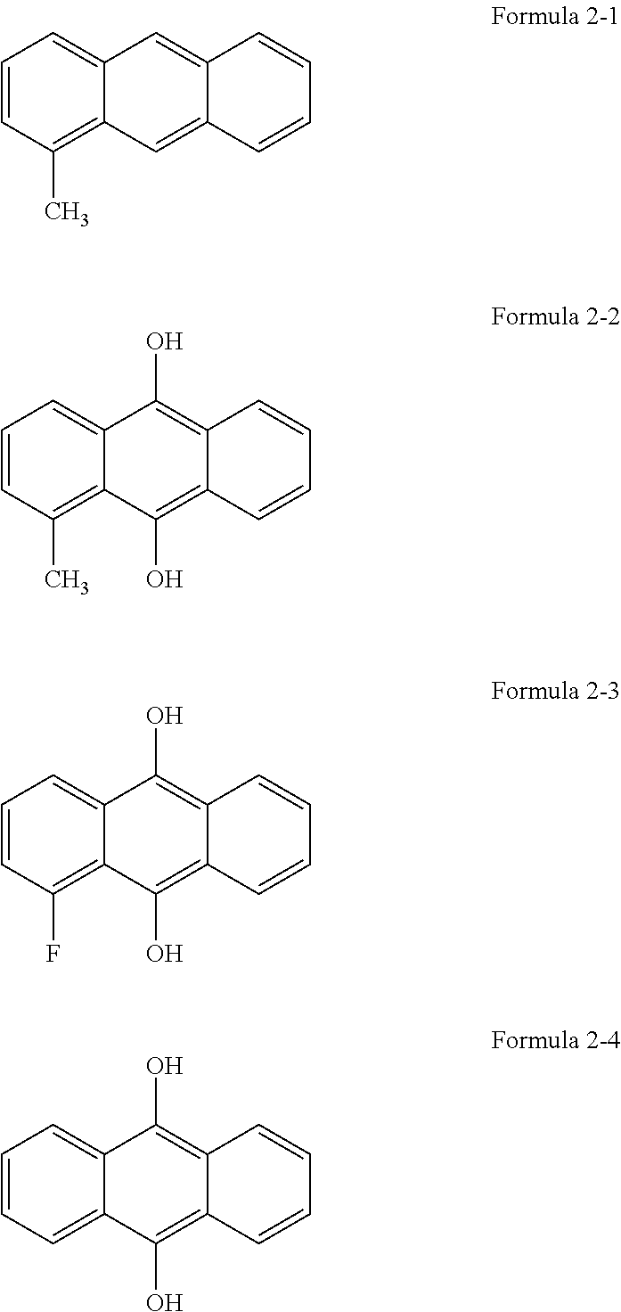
C1=CC(C)=C2C(=C1)C=C1C(=C2)C=CC=C1.C1=CC(C)=C2C(=C1)C(O)=C1C(=C2O)C=CC=C1.C1=CC(F)=C2C(=C1)C(O)=C1C(=C2O)C=CC=C1.C1=CC=C2C(=C1)C(O)=C1C(=C2O)C=CC=C1
